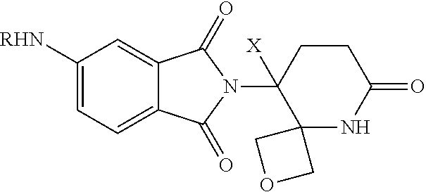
C1([RHN])=CC=C2C(=C1)C(=O)N(C1([X])C3(NC(=O)CC1)COC3)C2=O
